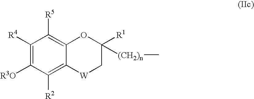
C1([R4])=C([R3O])C([R2])=C2C(=C1[R5])OC([R1])([(CH2)n]C)C[W]2
